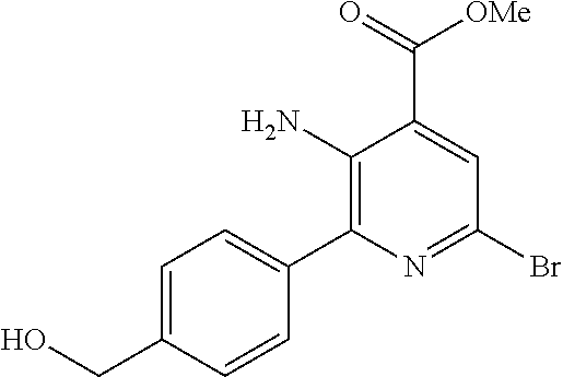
C1(N)=C(C2=CC=C(CO)C=C2)N=C(Br)C=C1C(=O)[OMe]
